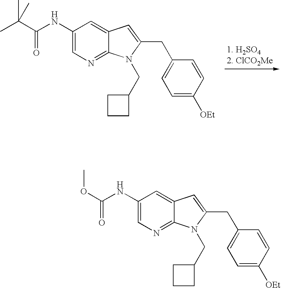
C1(NC(C(C)(C)C)=O)=CN=C2C(=C1)C=C(CC1=CC=C([OEt])C=C1)N2CC1CCC1.C1(NC(OC)=O)=CN=C2C(=C1)C=C(CC1=CC=C([OEt])C=C1)N2CC1CCC1
